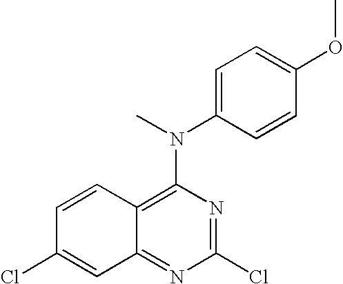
C1=C(N(C)C2=C3C(=NC(Cl)=N2)C=C(Cl)C=C3)C=CC(OC)=C1
